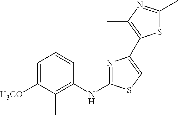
C1=C([H3CO])C(C)=C(NC2=NC(C3=C(C)N=C(C)S3)=CS2)C=C1
